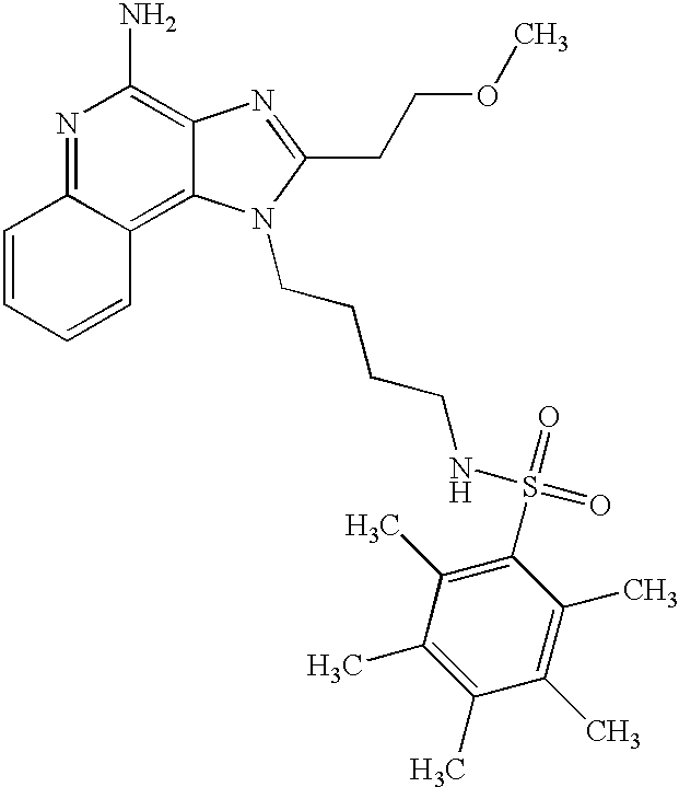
N1=C2C(=C3C(=C1N)N=C(CCOC)N3CCCCNS(=O)(=O)C1=C(C)C(C)=C(C)C(C)=C1C)C=CC=C2
